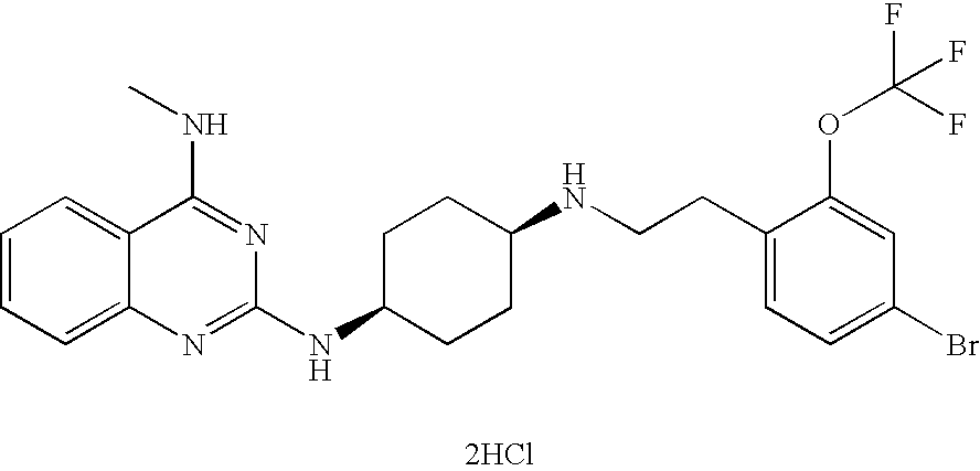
[2HCl].C1=CC=C2C(=C1)C(NC)=NC(NC1CCC(NCCC3=CC=C(Br)C=C3OC(F)(F)F)CC1)=N2
